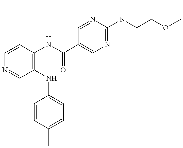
C1=CC(NC(C2=CN=C(N(CCOC)C)N=C2)=O)=C(NC2=CC=C(C)C=C2)C=N1
